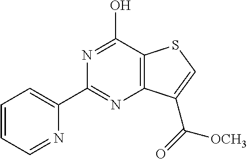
N1=C(O)C2=C(N=C1C1=CC=CC=N1)C(C(=O)[OCH3])=CS2
